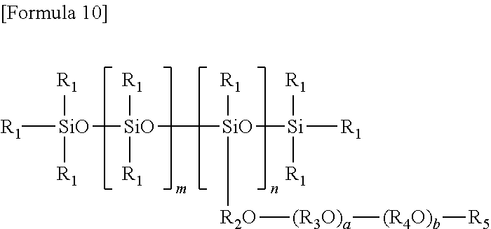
[R1][SiO]([SiO]([SiO]([Si]([R1])([R1])[R1])([R1])[R2O][(R3O)a][(R4O)b][R5])([R1])[R1])([R1])[R1]
